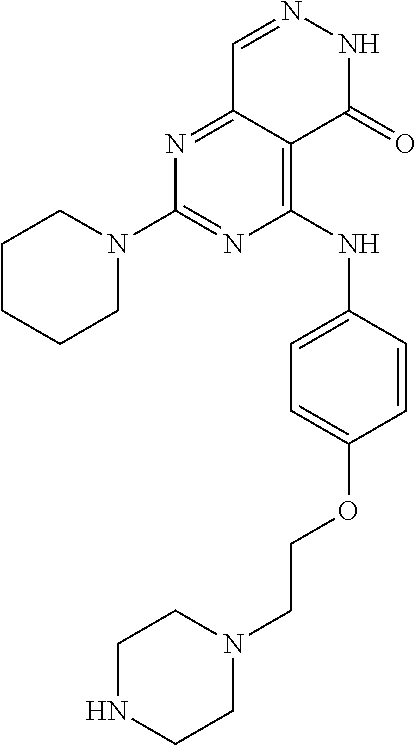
N1=C2C(=C(NC3=CC=C(OCCN4CCNCC4)C=C3)N=C1N1CCCCC1)C(=O)NN=C2
